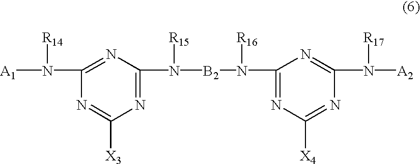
N1=C(N([B2]N(C2=NC([X4])=NC(N([R17])[A2])=N2)[R16])[R15])N=C(N([A1])[R14])N=C1[X3]
